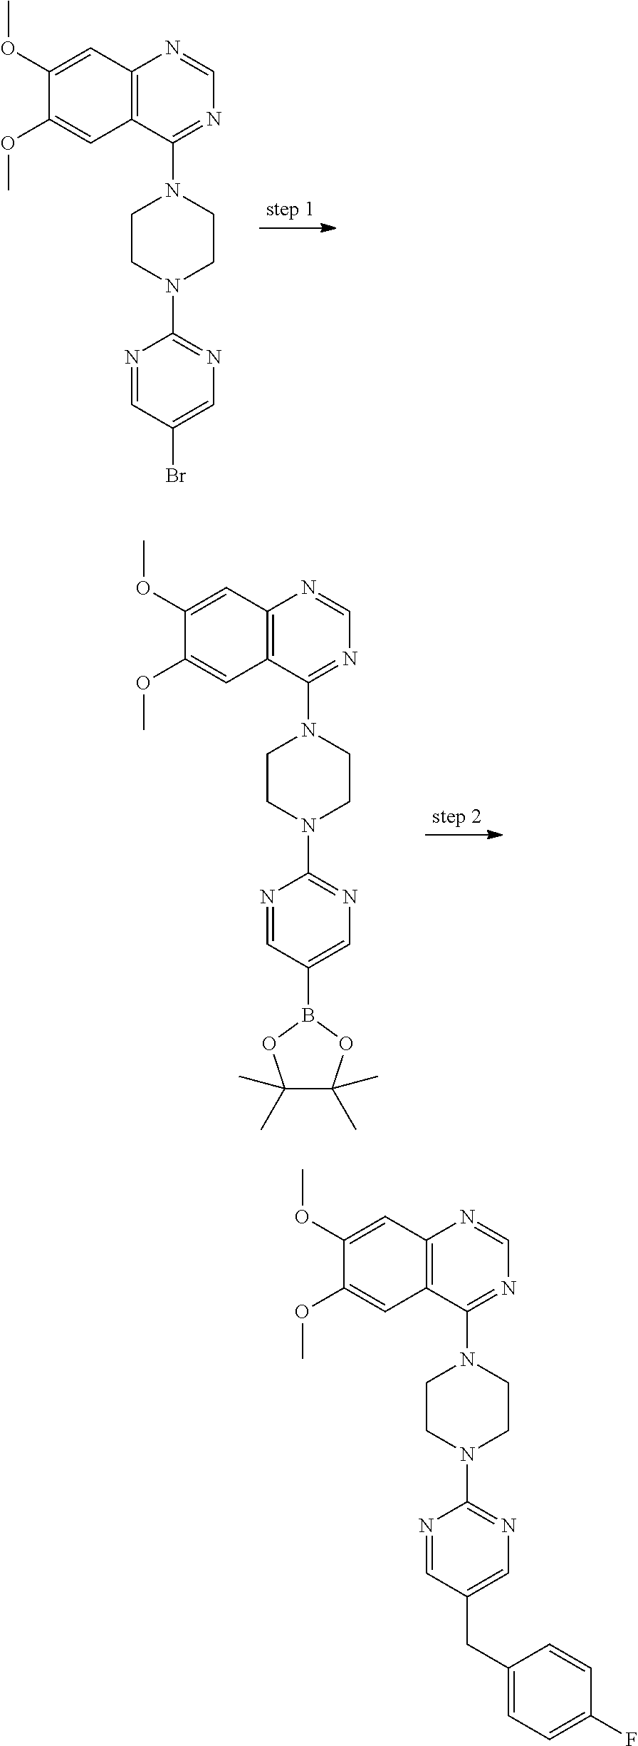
C1(OC)=CC2=C(C=C1OC)C(N1CCN(C3=NC=C(Br)C=N3)CC1)=NC=N2.C1(OC)=CC2=C(C=C1OC)C(N1CCN(C3=NC=C(B4OC(C)(C)C(C)(C)O4)C=N3)CC1)=NC=N2.C1(OC)=CC2=C(C=C1OC)C(N1CCN(C3=NC=C(CC4=CC=C(F)C=C4)C=N3)CC1)=NC=N2
